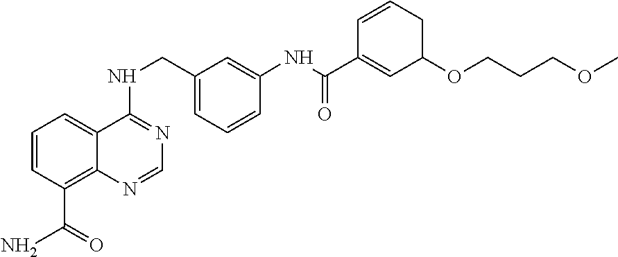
C1=CC(C(=O)N)=C2C(=C1)C(NCC1=CC=CC(NC(C3=CC(OCCCOC)CC=C3)=O)=C1)=NC=N2
